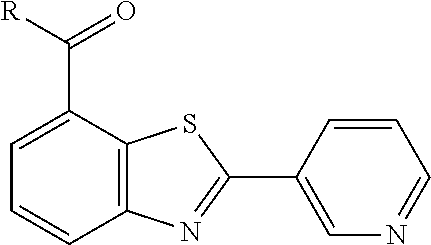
C1=CC(C2=NC3=C(S2)C(C(=O)[R])=CC=C3)=CN=C1
